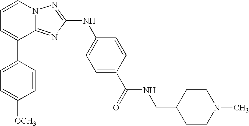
C1=C(C2=CC=CN3C2=NC(NC2=CC=C(C(=O)NCC4CCN(C)CC4)C=C2)=N3)C=CC([OCH3])=C1
